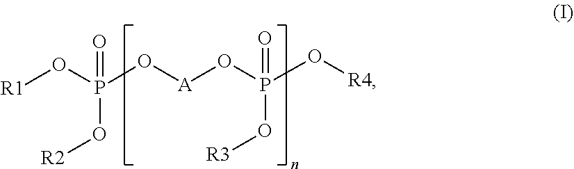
[R1]OP(O[A]OP(O[R4])(O[R3])=O)(O[R2])=O
